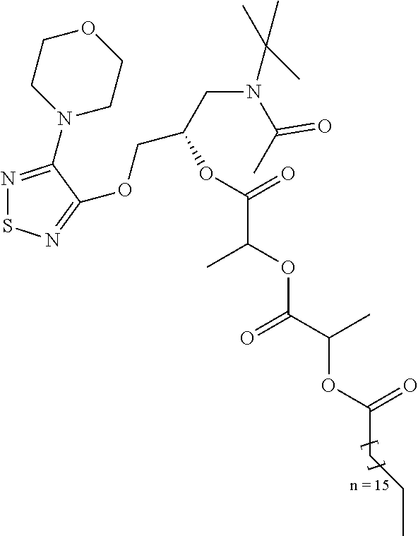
N1=C(N2CCOCC2)C(OCC(CN(C(=O)C)C(C)(C)C)OC(C(OC(C(C)OC(CCC)=O)=O)C)=O)=NS1
